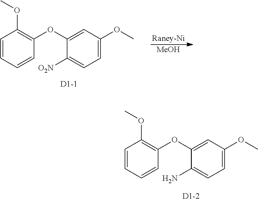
O(C)C1=C(OC2=CC(OC)=CC=C2N)C=CC=C1.[MeOH].C1=CC(OC)=C(OC2=CC(OC)=CC=C2[O2N])C=C1.[D1-1]
